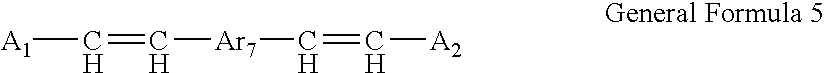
[A1]C=C[Ar7]C=C[A2]
